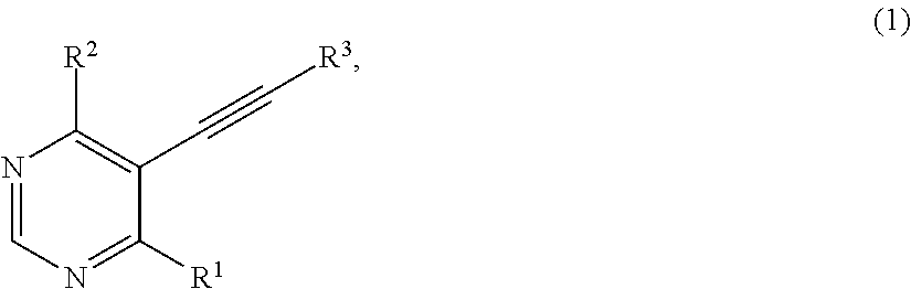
N1=CN=C([R1])C(C#C[R3])=C1[R2]
